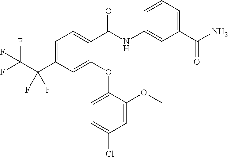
C1(OC2=CC=C(Cl)C=C2OC)=CC(C(C(F)(F)F)(F)F)=CC=C1C(NC1=CC(C(N)=O)=CC=C1)=O
